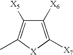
C1([X6])=C([X7])[X]C(C)=C1[X5]
